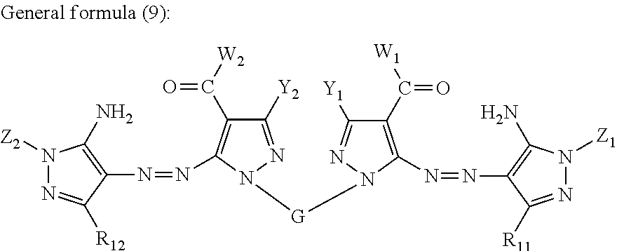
C1(C(=O)[W1])=C(N=NC2=C(N)N([Z1])N=C2[R11])N([G]N2N=C([Y2])C(C(=O)[W2])=C2N=NC2=C(N)N([Z2])N=C2[R12])N=C1[Y1]
